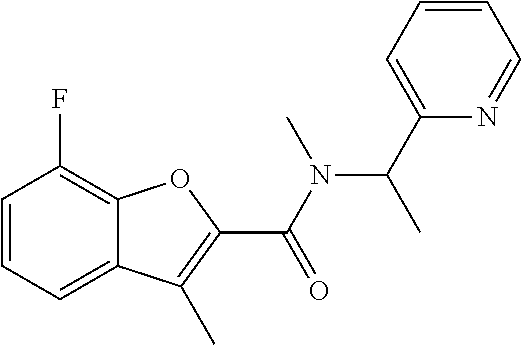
C1=CC=C2C(=C1F)OC(C(N(C(C1=CC=CC=N1)C)C)=O)=C2C
